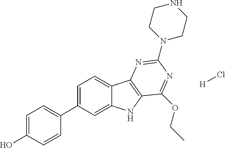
C1=C(O)C=CC(C2=CC=C3C(=C2)NC2=C3N=C(N3CCNCC3)N=C2OCC)=C1.[H]Cl
